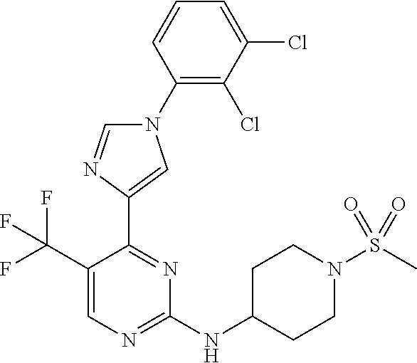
C1(N2C=NC(C3=NC(NC4CCN(S(C)(=O)=O)CC4)=NC=C3C(F)(F)F)=C2)=C(Cl)C(Cl)=CC=C1
